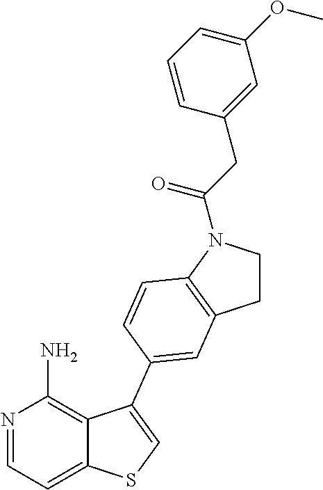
C1CN(C(CC2=CC(OC)=CC=C2)=O)C2=C1C=C(C1=CSC3=CC=NC(N)=C31)C=C2
